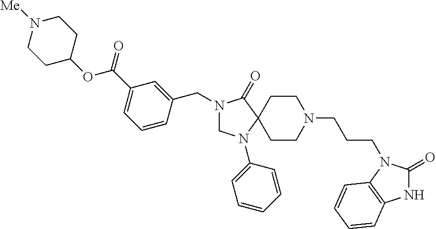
C1N(C2=CC=CC=C2)C2(C(=O)N1CC1=CC(C(OC3CCN([Me])CC3)=O)=CC=C1)CCN(CCCN1C(=O)NC3=C1C=CC=C3)CC2
